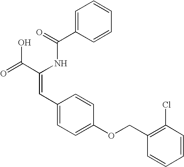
C1=C(C(=O)NC(C(=O)O)=CC2=CC=C(OCC3=C(Cl)C=CC=C3)C=C2)C=CC=C1
